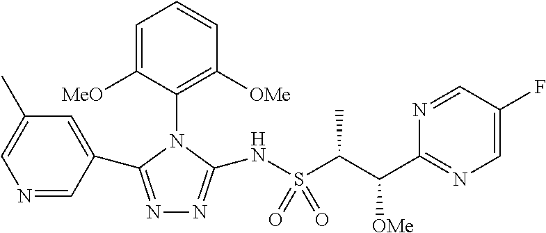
N1=CC(C2=NN=C(NS(C(C(C3=NC=C(F)C=N3)[OMe])C)(=O)=O)N2C2=C([OMe])C=CC=C2[MeO])=CC(C)=C1
